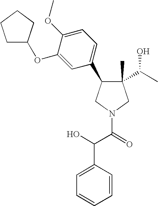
C1(C)(C(C)O)C(C2=CC=C(OC)C(OC3CCCC3)=C2)CN(C(=O)C(O)C2=CC=CC=C2)C1
